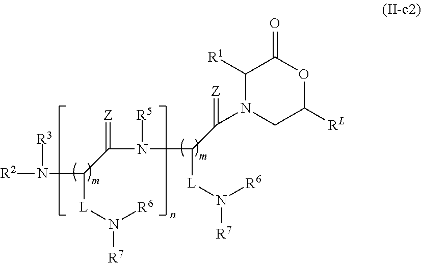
[R2]N(C(C(N(C(C(=[Z])N1CC([RL])OC(=O)C1[R1])[L]N([R7])[R6])[R5])=[Z])[L]N([R7])[R6])[R3]
